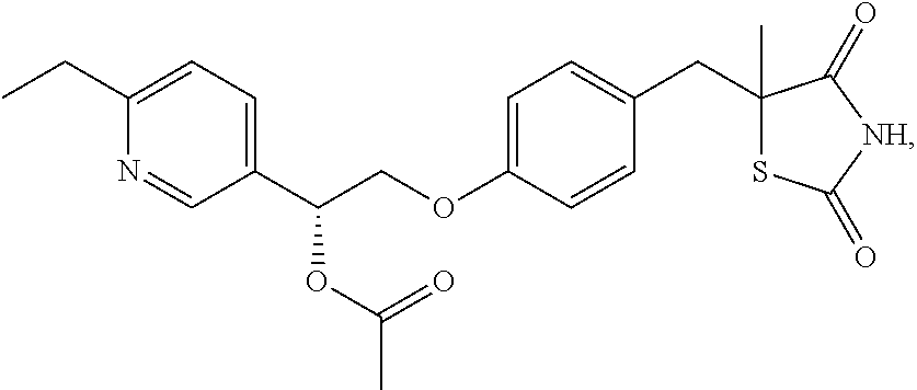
C1(CC)=CC=C(C(COC2=CC=C(CC3(C)SC(=O)[NH]C3=O)C=C2)OC(C)=O)C=N1
